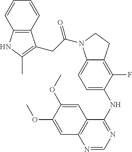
N1=CN=C(NC2=CC=C3C(=C2F)CCN3C(CC2=C(C)NC3=C2C=CC=C3)=O)C2=C1C=C(OC)C(OC)=C2
